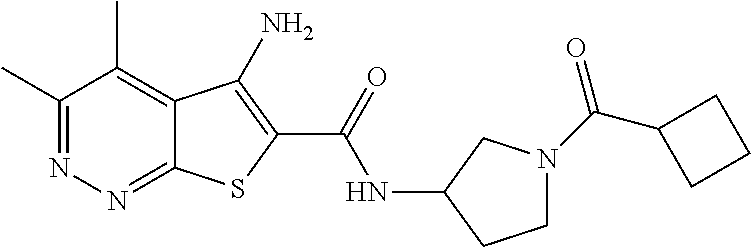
C1(C)=NN=C2C(=C1C)C(N)=C(C(=O)NC1CCN(C(C3CCC3)=O)C1)S2
